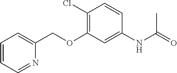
C1=CC=NC(COC2=C(Cl)C=CC(NC(=O)C)=C2)=C1
